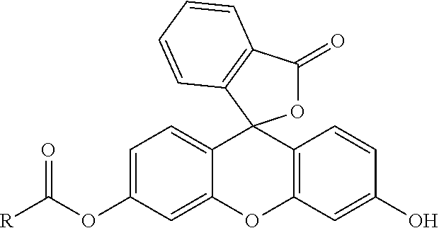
C12=CC=C(OC([R])=O)C=C1OC1=C(C=CC(O)=C1)C21OC(=O)C2=C1C=CC=C2
